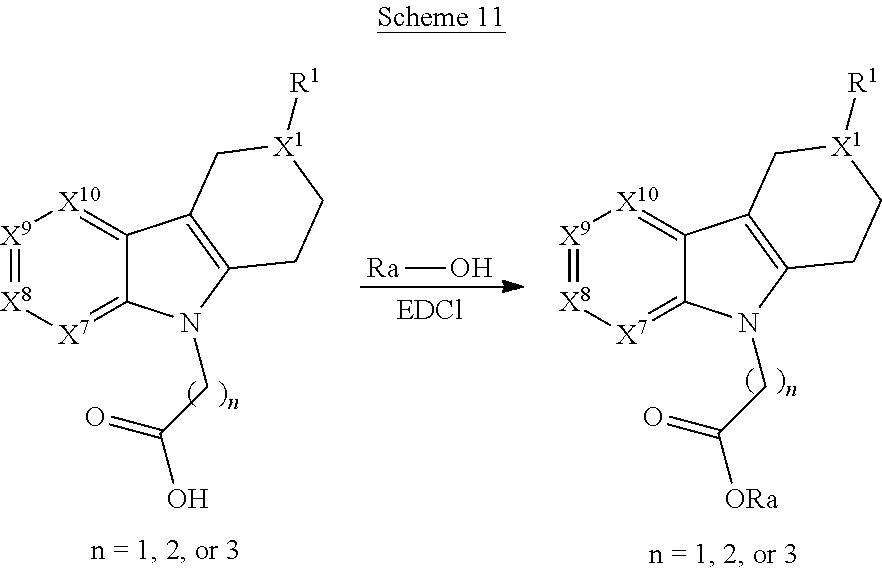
[X9]1=[X8][X7]=C2C(=[X10]1)C1=C(N2CC([ORa])=O)CC[X1]([R1])C1.[X9]1=[X8][X7]=C2C(=[X10]1)C1=C(N2CC(O)=O)CC[X1]([R1])C1.[Ra]O
